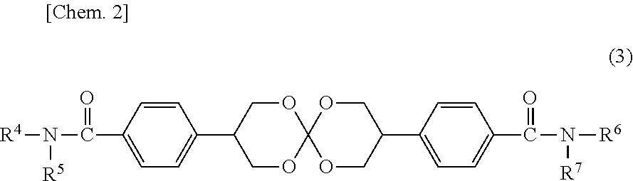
[R4]N([R5])C(C1=CC=C(C2COC3(OC2)OCC(C2=CC=C(C(N([R7])[R6])=O)C=C2)CO3)C=C1)=O
